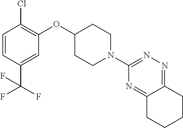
C1=CC(C(F)(F)F)=CC(OC2CCN(C3=NN=C4C(=N3)CCCC4)CC2)=C1Cl
